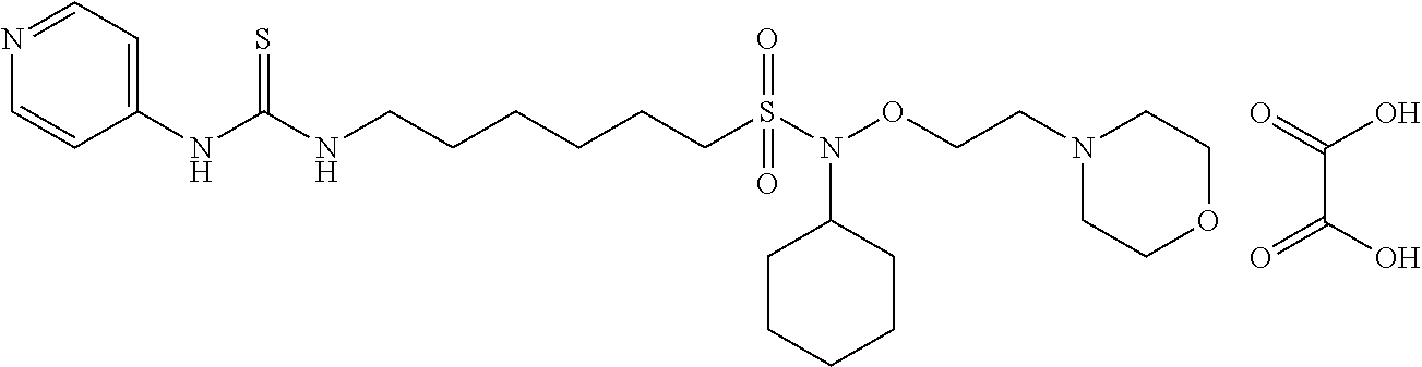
C1=CC(NC(NCCCCCCS(=O)(=O)N(OCCN2CCOCC2)C2CCCCC2)=S)=CC=N1.C(C(O)=O)(=O)O
